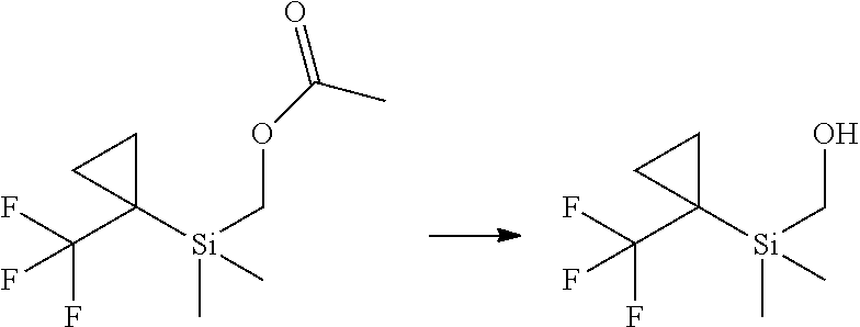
O(C[Si](C)(C)C1(C(F)(F)F)CC1)C(=O)C.OC[Si](C)(C)C1(C(F)(F)F)CC1
